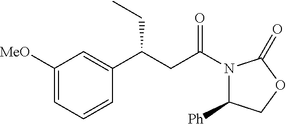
C1([MeO])=CC=CC(C(CC(N2C([Ph])COC2=O)=O)CC)=C1
